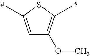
C1=C(C)SC(C)=C1OC
